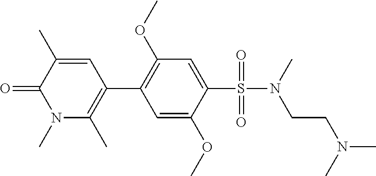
C1(C)=CC(C2=C(OC)C=C(S(N(CCN(C)C)C)(=O)=O)C(OC)=C2)=C(C)N(C)C1=O
